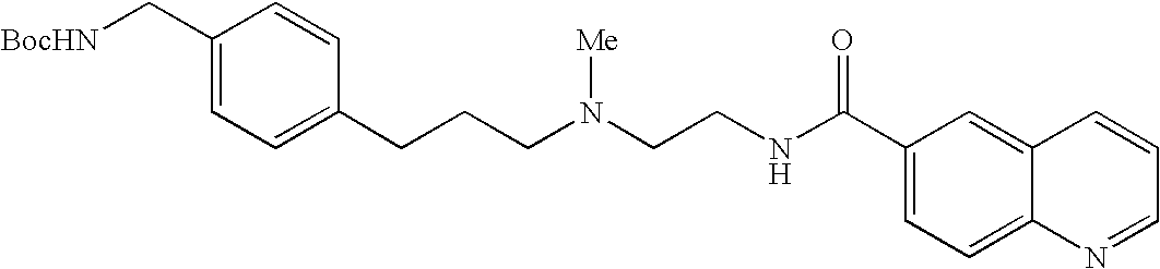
C1(C[BocHN])=CC=C(CCCN(CCNC(C2=CC=C3C(=C2)C=CC=N3)=O)[Me])C=C1
